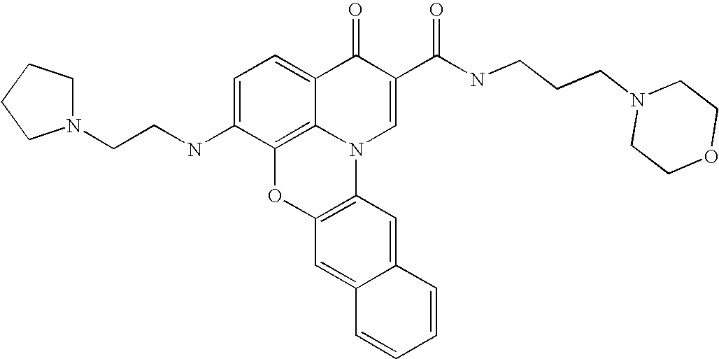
C1=C(NCCN2CCCC2)C2=C3C(=C1)C(=O)C(C(NCCCN1CCOCC1)=O)=CN3C1=C(O2)C=C2C(=C1)C=CC=C2
